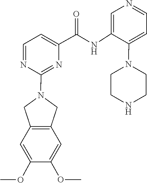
C1(NC(C2=CC=NC(N3CC4=C(C3)C=C(OC)C(OC)=C4)=N2)=O)=CN=CC=C1N1CCNCC1
